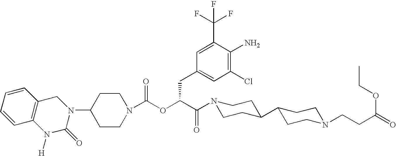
C1(N2CC3=C(N([H])C2=O)C=CC=C3)CCN(C(OC(C(N2CCC(C3CCN(CCC(=O)OCC)CC3)CC2)=O)CC2=CC(Cl)=C(N)C(C(F)(F)F)=C2)=O)CC1
